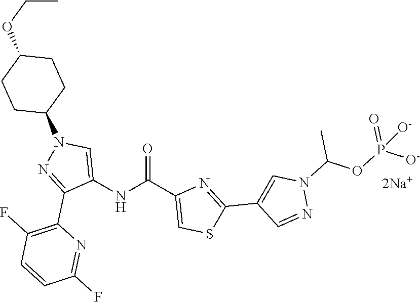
O=C(C1=CSC(C2=CN(C(OP(=O)([O-])[O-])C)N=C2)=N1)NC1=CN(C2CCC(OCC)CC2)N=C1C1=C(F)C=CC(F)=N1
